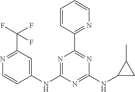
C1=CC(C2=NC(NC3CC3C)=NC(NC3=CC(C(F)(F)F)=NC=C3)=N2)=NC=C1
